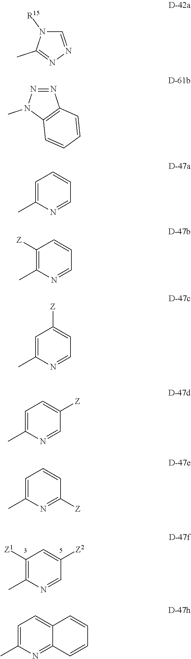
C1([Z1])=C(C)N=CC([Z2])=C1.C1=NN=C(C)N1[R15].N1=NN(C)C2=C1C=CC=C2.C1=C(C)N=CC=C1.C1([Z])=C(C)N=CC=C1.C1=C(C)N=CC=C1[Z].C1=C(C)N=CC([Z])=C1.C1=C(C)N=C([Z])C=C1.C1=C(C)N=C2C(=C1)C=CC=C2
